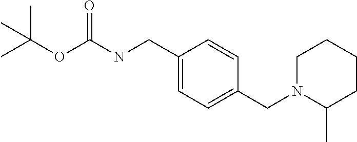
C1(CNC(OC(C)(C)C)=O)=CC=C(CN2C(C)CCCC2)C=C1
